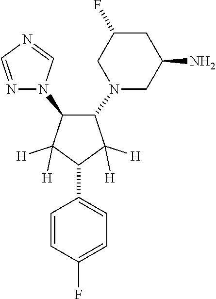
C1(N2CC(N)CC(F)C2)C(N2C=NC=N2)C([H])([H])C(C2=CC=C(F)C=C2)C1([H])[H]
